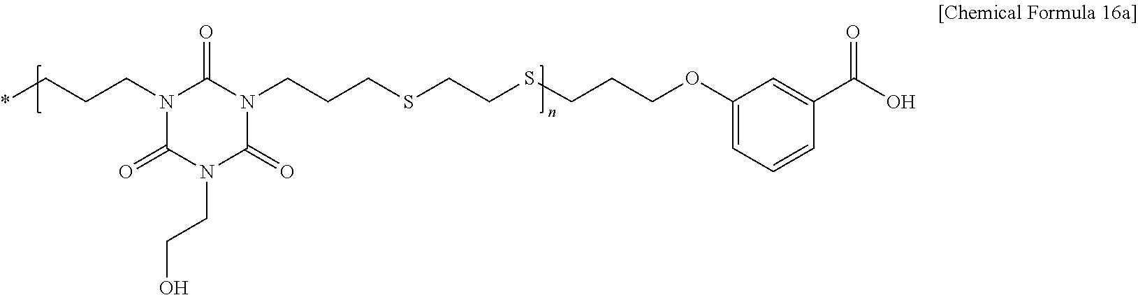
C(CSCCSCCCOC1=CC=CC(C(O)=O)=C1)CN1C(=O)N(CCC*)C(=O)N(CCO)C1=O
